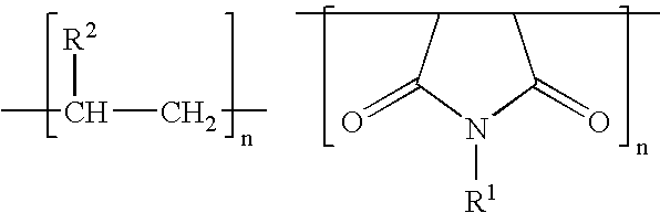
CC([R2])CC.C1(C)C(C)C(=O)N([R1])C1=O
